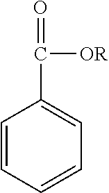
C1=CC=CC=C1C([OR])=O
